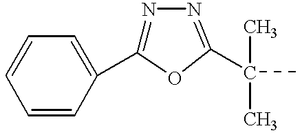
C1=CC(C2=NN=C(C(C)(C)C)O2)=CC=C1
